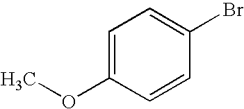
C1=C(OC)C=CC(Br)=C1
